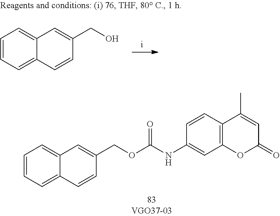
C1=CC=C2C(=C1)C=C(CO)C=C2.C1=CC=C2C(=C1)C=C(COC(NC1=CC3=C(C=C1)C(C)=CC(=O)O3)=O)C=C2
